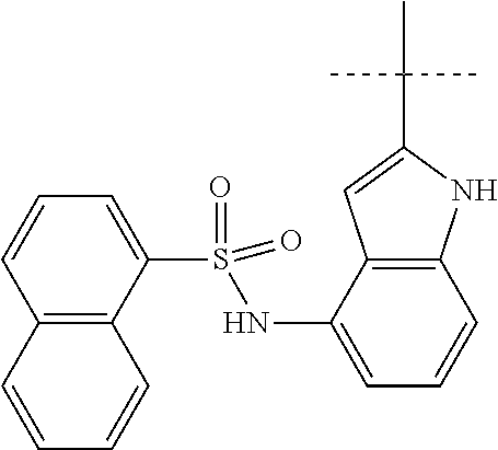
C12=C(C(NS(C3=CC=CC4=C3C=CC=C4)(=O)=O)=CC=C1)C=C(C(C)(C)C)N2
